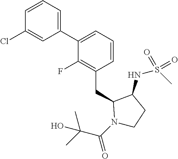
C1(C2=CC=CC(CC3N(C(C(C)(C)O)=O)CCC3NS(C)(=O)=O)=C2F)=CC=CC(Cl)=C1
